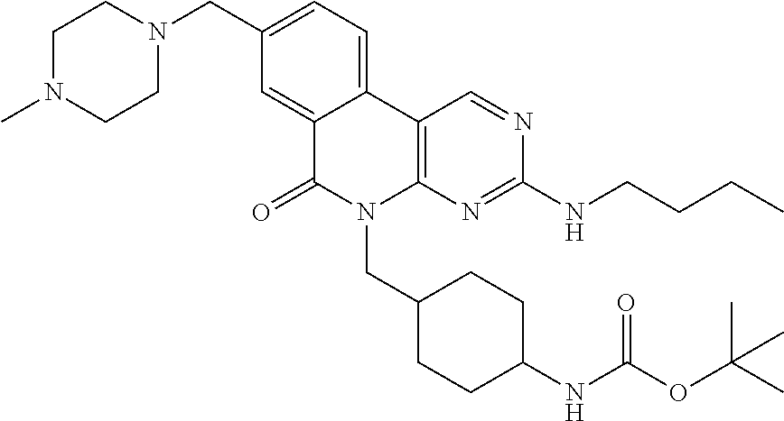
C12=C(N=C(NCCCC)N=C1)N(CC1CCC(NC(OC(C)(C)C)=O)CC1)C(=O)C1=CC(CN3CCN(C)CC3)=CC=C21
